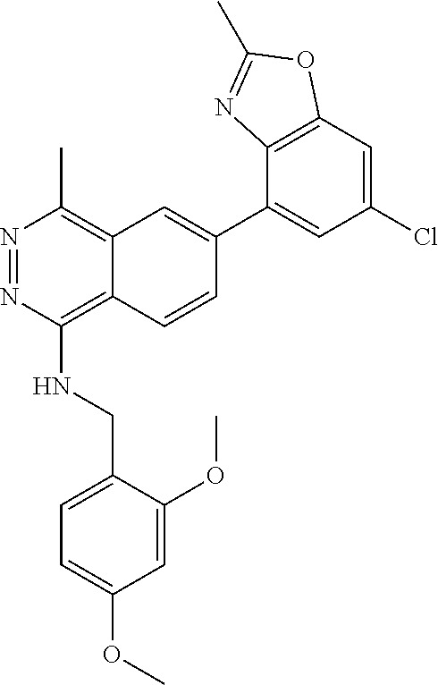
N1=NC(NCC2=CC=C(OC)C=C2OC)=C2C(=C1C)C=C(C1=CC(Cl)=CC3=C1N=C(C)O3)C=C2
